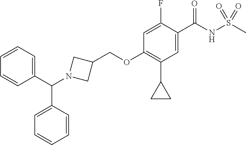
C1=C(F)C(C(NS(=O)(=O)C)=O)=CC(C2CC2)=C1OCC1CN(C(C2=CC=CC=C2)C2=CC=CC=C2)C1
